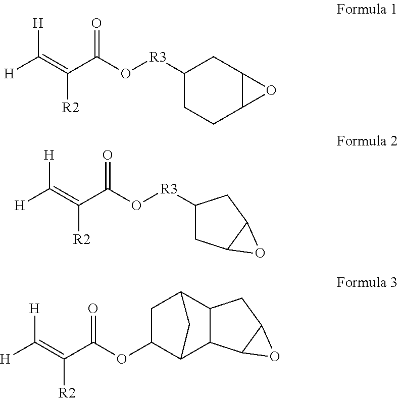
[H]C(=C(C(O[R3]C1CC2OC2CC1)=O)[R2])[H].[H]C(=C(C(O[R3]C1CC2C(C1)O2)=O)[R2])[H].[H]C(=C(C(OC1C2C3C(C(C1)C2)CC1C3O1)=O)[R2])[H]
